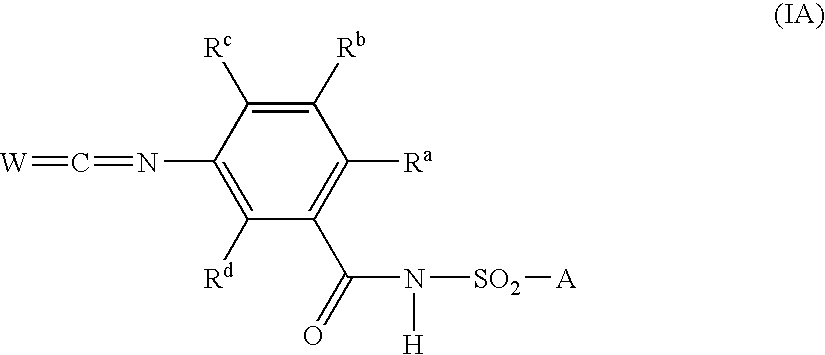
[W]=C=NC1=C([Rd])C(C(=O)N([H])[SO2][A])=C([Ra])C([Rb])=C1[Rc]
